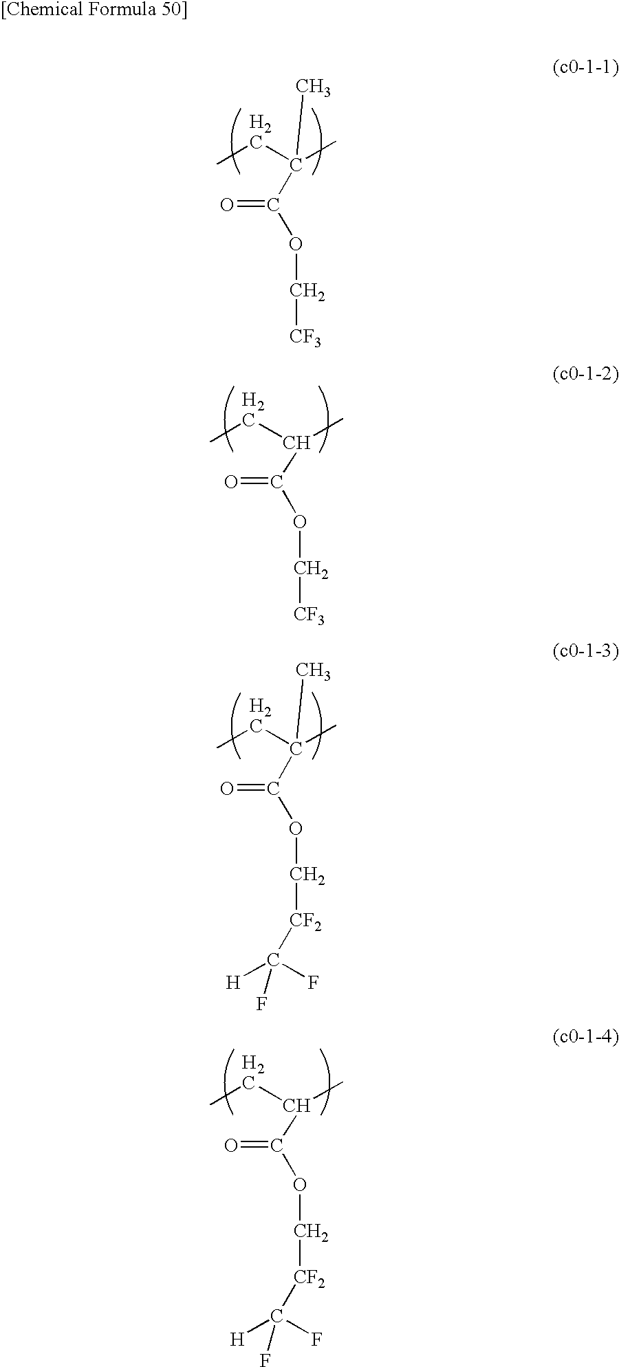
CCC(C)(C)C(OC[CF3])=O.CCC(C)C(OC[CF3])=O.CCC(C)(C)C(OC[CF2]C(F)([H])F)=O.CCC(C(OC[CF2]C(F)([H])F)=O)C
